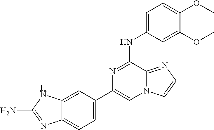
C12=CC(C3=CN4C(=NC=C4)C(NC4=CC=C(OC)C(OC)=C4)=N3)=CC=C1N=C(N)N2
